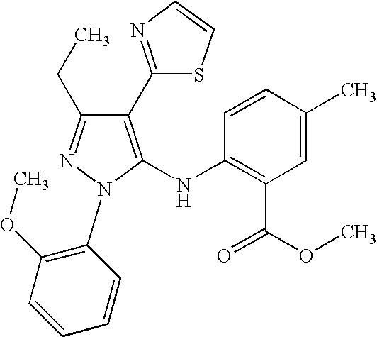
C1(C2=NC=CS2)=C(NC2=C(C(OC)=O)C=C(C)C=C2)N(C2=C(OC)C=CC=C2)N=C1CC
